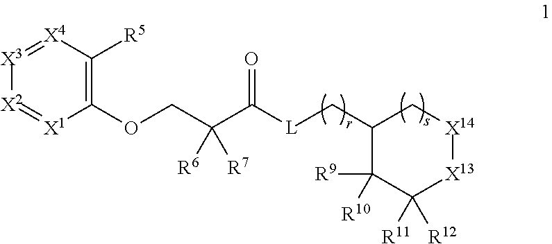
[X3]1=[X4]C([R5])=C(OCC(C([L]CC2C[X14][X13]C([R11])([R12])C2([R9])[R10])=O)([R6])[R7])[X1]=[X2]1
